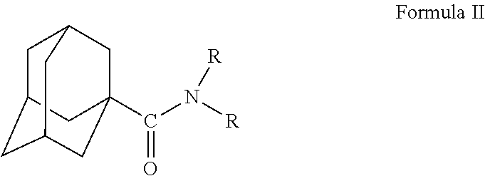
C1C2CC3CC(C(N([R])[R])=O)(CC1C3)C2
